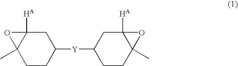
CC12CCC([Y]C3CCC4(C)C([HA])(C3)O4)CC1([HA])O2
